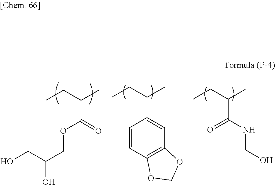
CCC(C)(C)C(=O)OCC(O)CO.CCC(C)C1=CC2=C(C=C1)OCO2.CCC(C)C(=O)NCO
